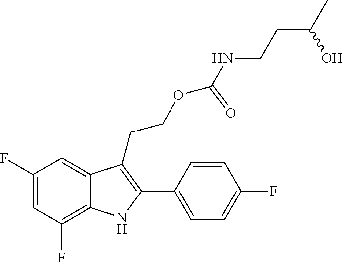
C1(C2=C(CCOC(NCCC(C)O)=O)C3=CC(F)=CC(F)=C3N2)=CC=C(F)C=C1
